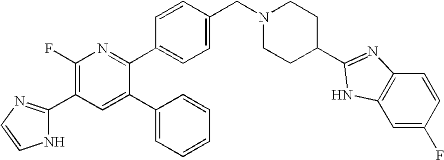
C1(F)=C(C2=NC=CN2)C=C(C2=CC=CC=C2)C(C2=CC=C(CN3CCC(C4=NC5=C(C=C(F)C=C5)N4)CC3)C=C2)=N1
